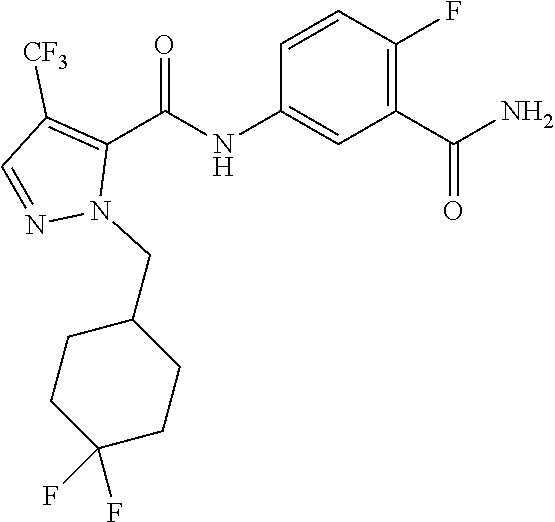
O=C(NC1=CC(C(N)=O)=C(F)C=C1)C1=C([CF3])C=NN1CC1CCC(F)(F)CC1
